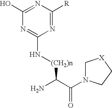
C1(O)=NC([R])=NC(N[(CH2)n]C(N)C(=O)N2C[X]CC2)=N1
